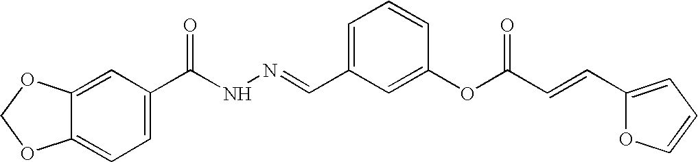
C1=C2C(=CC=C1C(NN=CC1=CC=CC(OC(C=CC3=CC=CO3)=O)=C1)=O)OCO2
